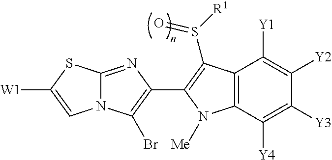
C12=NC(C3=C(S([R1])=O)C4=C(C([Y4])=C([Y3])C([Y2])=C4[Y1])N3[Me])=C(Br)N1C=C([W1])S2
